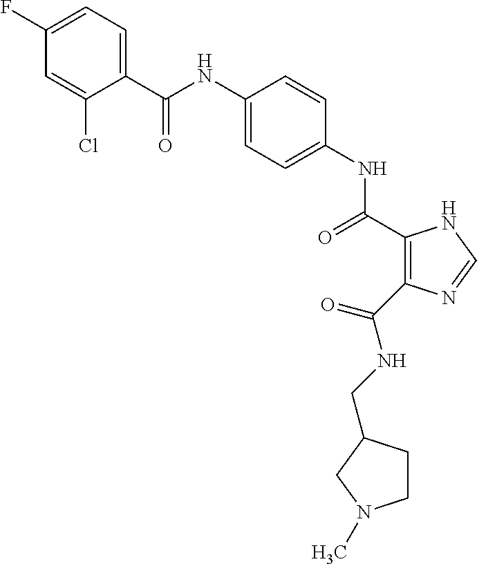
C(NC1=CC=C(NC(=O)C2=C(C(NCC3CCN(C)C3)=O)N=CN2)C=C1)(=O)C1=CC=C(F)C=C1Cl
